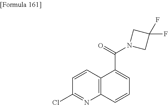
C1(Cl)=NC2=C(C=C1)C(C(=O)N1CC(F)(F)C1)=CC=C2
